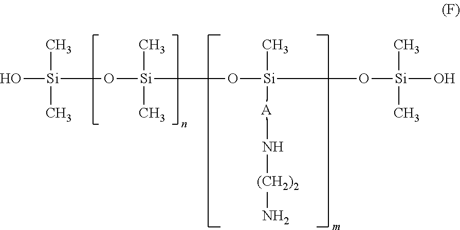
O([Si](C)(C)O[Si](C)([A]N[(CH2)2]N)O[Si](C)(O)C)[Si](O)(C)C
